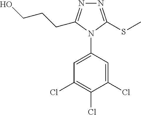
N1=C(SC)N(C2=CC(Cl)=C(Cl)C(Cl)=C2)C(CCCO)=N1
